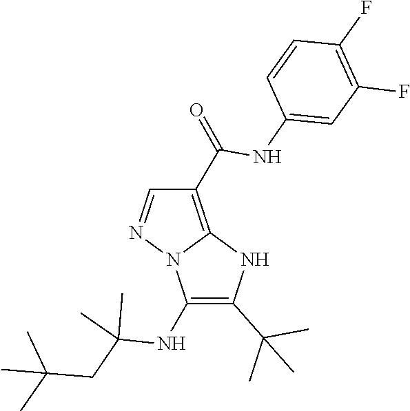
CC(C)(CC(C)(C)NC1=C(C(C)(C)C)NC2=C(C(NC3=CC(F)=C(F)C=C3)=O)C=NN21)C
